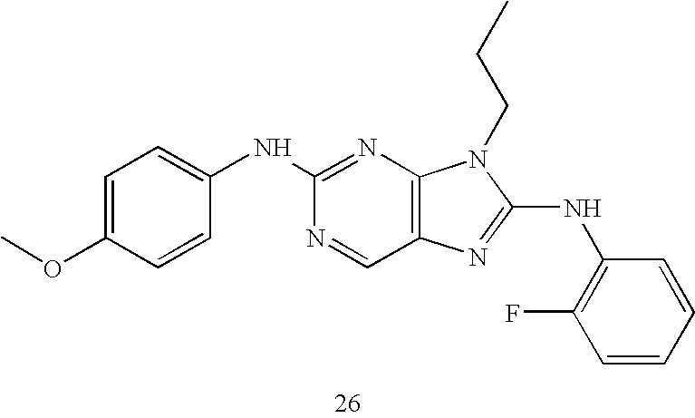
C1=C(OC)C=CC(NC2=NC3=C(C=N2)N=C(NC2=C(F)C=CC=C2)N3CCC)=C1
